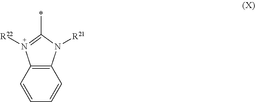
C12=C(C=CC=C1)N([R22])=C(*)N2[R21]
